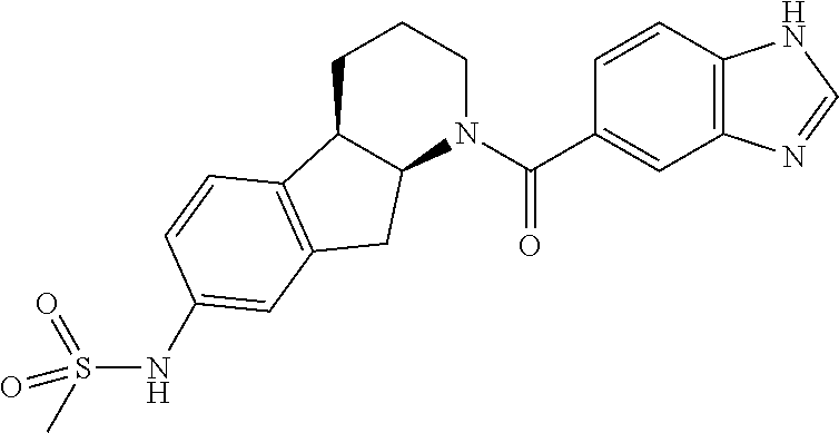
C1C2C(N(C(C3=CC4=C(C=C3)NC=N4)=O)CC1)CC1=C2C=CC(NS(C)(=O)=O)=C1
